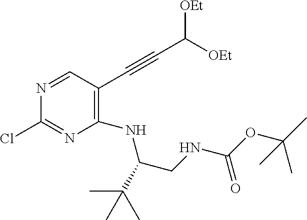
C1(NC(CNC(OC(C)(C)C)=O)C(C)(C)C)=C(C#CC([OEt])[OEt])C=NC(Cl)=N1
